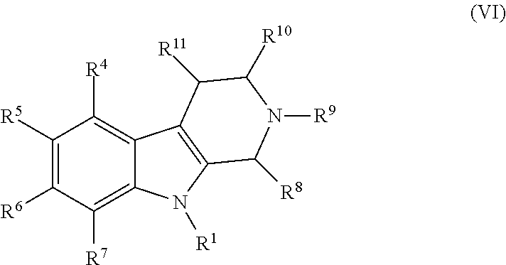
C1([R5])=C([R6])C([R7])=C2C(=C1[R4])C1=C(N2[R1])C([R8])N([R9])C([R10])C1[R11]
